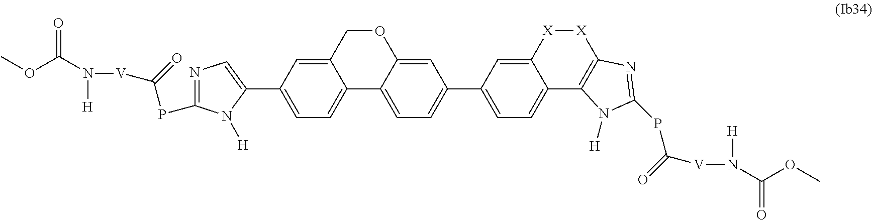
COC(N([H])[V]C(=O)PC1=NC=C(C2=CC=C3C(=C2)COC2=CC(C4=CC=C5C(=C4)[X][X]C4=C5N([H])C(PC([V]N([H])C(OC)=O)=O)=N4)=CC=C32)N1[H])=O
